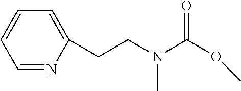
C1=CC=NC(CCN(C(OC)=O)C)=C1
